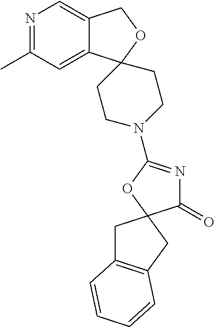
N1=C(C)C=C2C(=C1)COC21CCN(C2=NC(=O)C3(O2)CC2=C(C3)C=CC=C2)CC1
